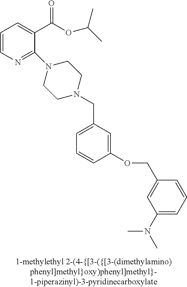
C1=CN=C(N2CCN(CC3=CC=CC(OCC4=CC(N(C)C)=CC=C4)=C3)CC2)C(C(OC(C)C)=O)=C1
